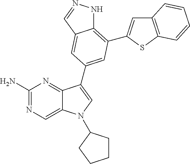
C1(N)=NC=C2C(=N1)C(C1=CC(C3=CC4=C(S3)C=CC=C4)=C3NN=CC3=C1)=CN2C1CCCC1
